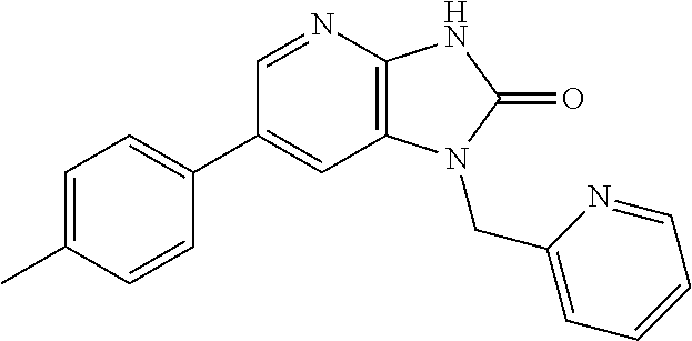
C1(C2=CC=C(C)C=C2)=CC2=C(N=C1)NC(=O)N2CC1=CC=CC=N1
